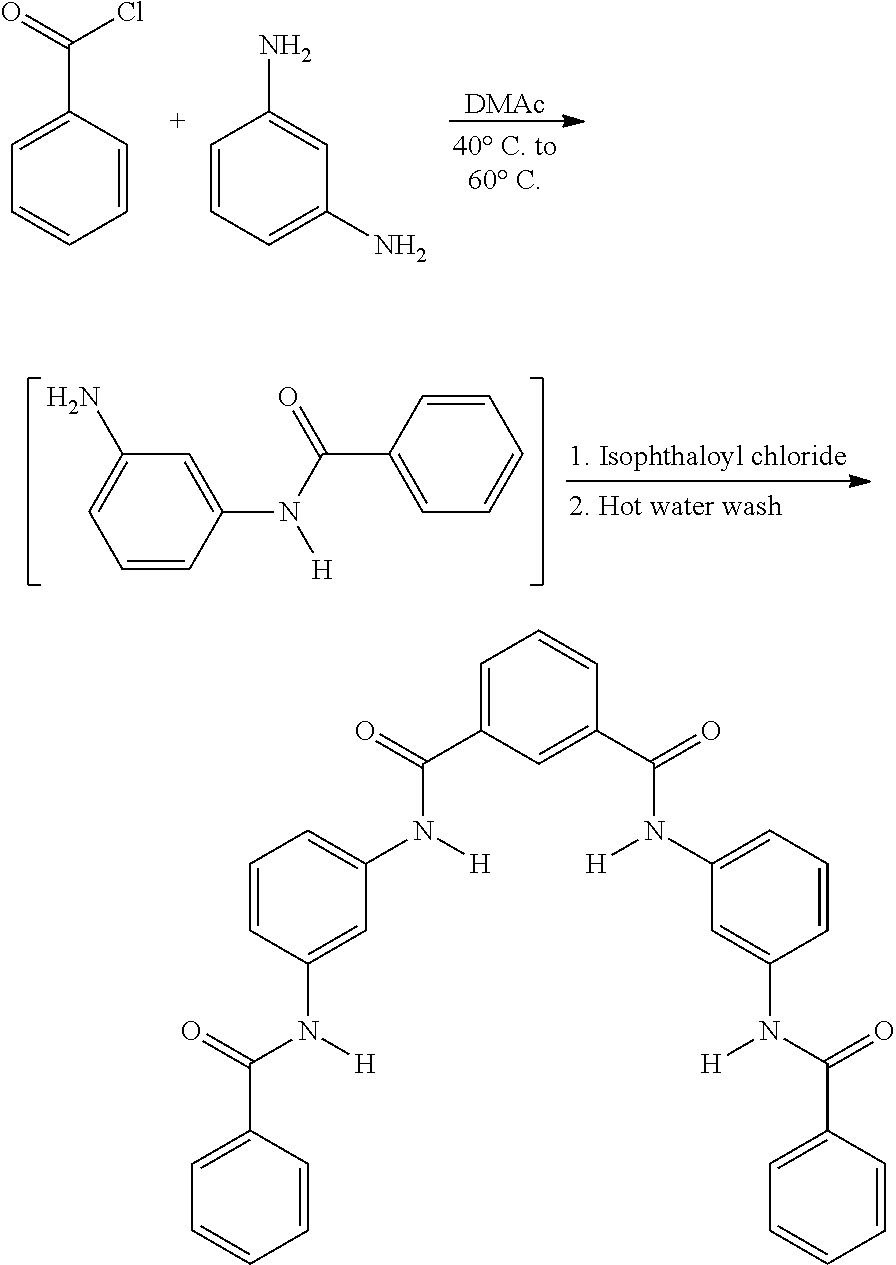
C1=CC=CC=C1C(=O)N([H])C1=CC(N)=CC=C1.[DMAc].C1=CC=CC=C1C(Cl)=O.C1=CC=C(N)C=C1N.C1=C(C(=O)N(C2=CC=CC(N([H])C(=O)C3=CC=CC=C3)=C2)[H])C=C(C(=O)N(C2=CC=CC(N(C(=O)C3=CC=CC=C3)[H])=C2)[H])C=C1
